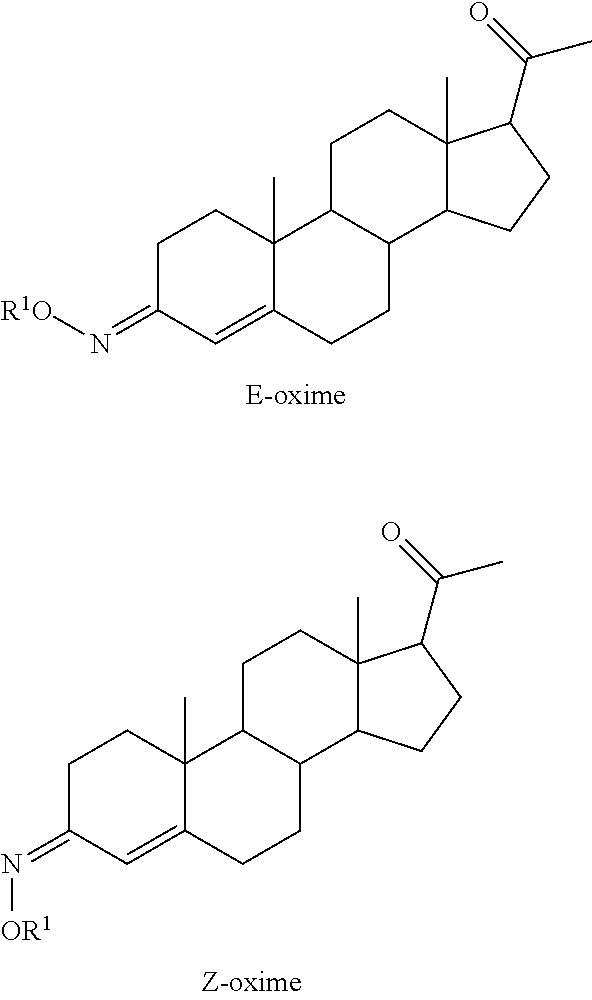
C1C(=N[R1O])C=C2C(C)(C1)C1C(CC2)C2C(C)(CC1)C(C(=O)C)CC2.C1C(=N[OR1])C=C2C(C)(C1)C1C(CC2)C2C(C)(CC1)C(C(=O)C)CC2
